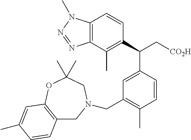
C1(C(C[CO2H])C2=CC(CN3CC4=C(OC(C)(C)C3)C=C(C)C=C4)=C(C)C=C2)=C(C)C2=C(C=C1)N(C)N=N2
